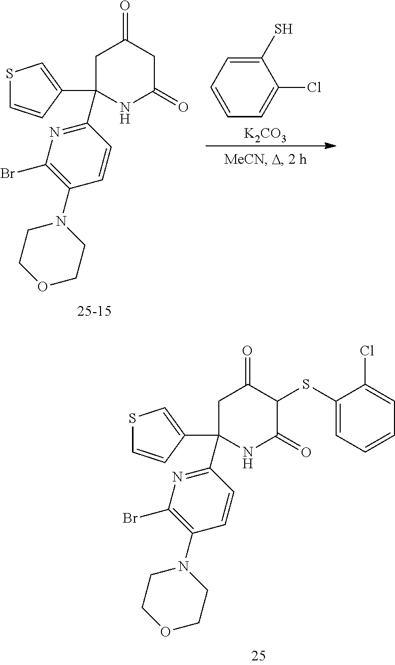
C1(C2(C3=CSC=C3)CC(=O)CC(=O)N2)=NC(Br)=C(N2CCOCC2)C=C1.[K2CO3].C1(S)=CC=CC=C1Cl.C1(C2(C3=CSC=C3)CC(=O)C(SC3=CC=CC=C3Cl)C(=O)N2)=NC(Br)=C(N2CCOCC2)C=C1
